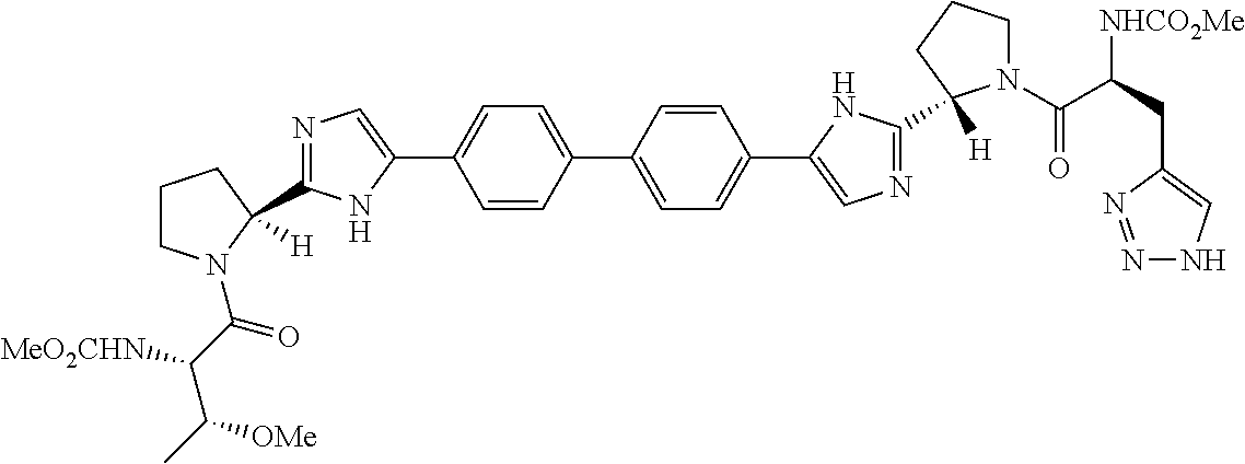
C1=CC(C2=CC=C(C3=CN=C(C4([H])N(C(C(CC5=CNN=N5)[NHCO2Me])=O)CCC4)N3)C=C2)=CC=C1C1=CN=C(C2([H])CCCN2C(C(C(C)[OMe])[MeO2CHN])=O)N1
